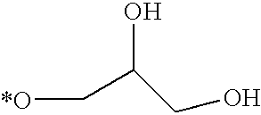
OC(C[*O])CO
